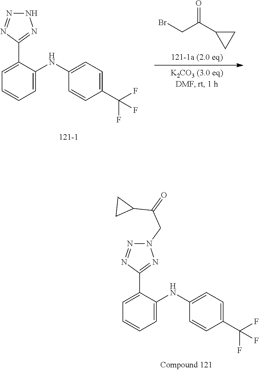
C1=C(C2=NN(CC(C3CC3)=O)N=N2)C(NC2=CC=C(C(F)(F)F)C=C2)=CC=C1.C1=C(C2=NNN=N2)C(NC2=CC=C(C(F)(F)F)C=C2)=CC=C1.BrCC(C1CC1)=O
